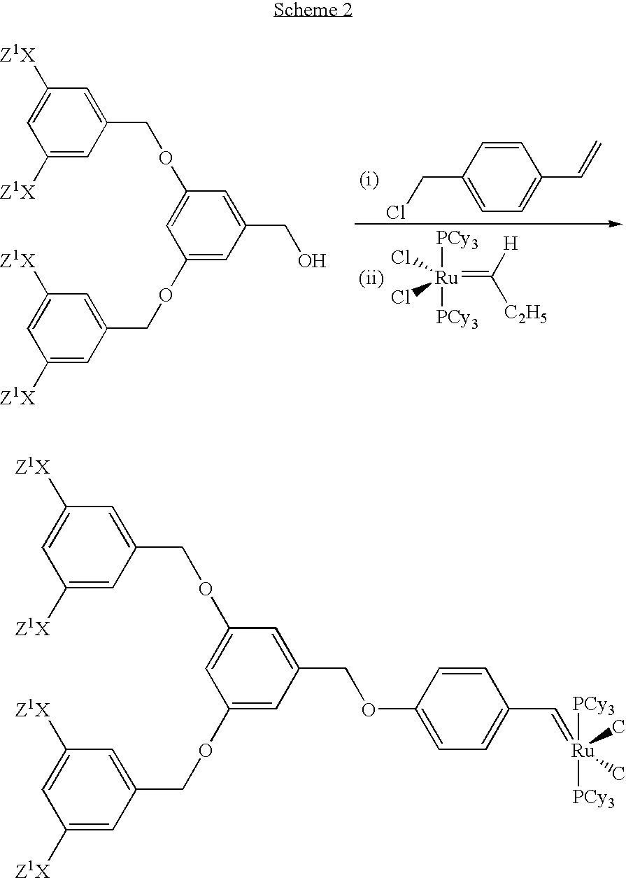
C1([Z1X])=CC(COC2=CC(OCC3=CC([Z1X])=CC([Z1X])=C3)=CC(CO)=C2)=CC([Z1X])=C1.C1=CC(CCl)=CC=C1C=C.[PCy3][Ru]([PCy3])(Cl)(Cl)=C([H])[C2H5].C1([Z1X])=CC(COC2=CC(OCC3=CC([Z1X])=CC([Z1X])=C3)=CC(COC3=CC=C(C=[Ru](C)([PCy3])([PCy3])C)C=C3)=C2)=CC([Z1X])=C1
